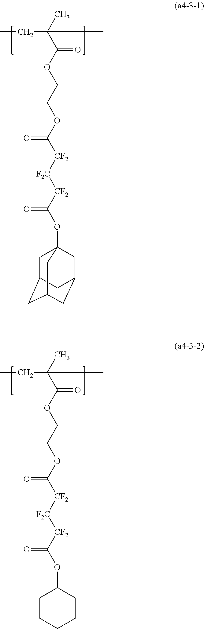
CCC(C(OCCOC([CF2][F2C][CF2]C(OC12CC3CC(CC(C1)C3)C2)=O)=O)=O)(C)C.CCC(C(OCCOC([CF2][F2C][CF2]C(OC1CCCCC1)=O)=O)=O)(C)C
